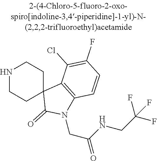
N1CCC2(CC1)C(=O)N(CC(NCC(F)(F)F)=O)C1=C2C(Cl)=C(F)C=C1
